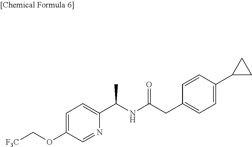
C1(C(NC(CC2=CC=C(C3CC3)C=C2)=O)C)=CC=C(OC[F3C])C=N1
